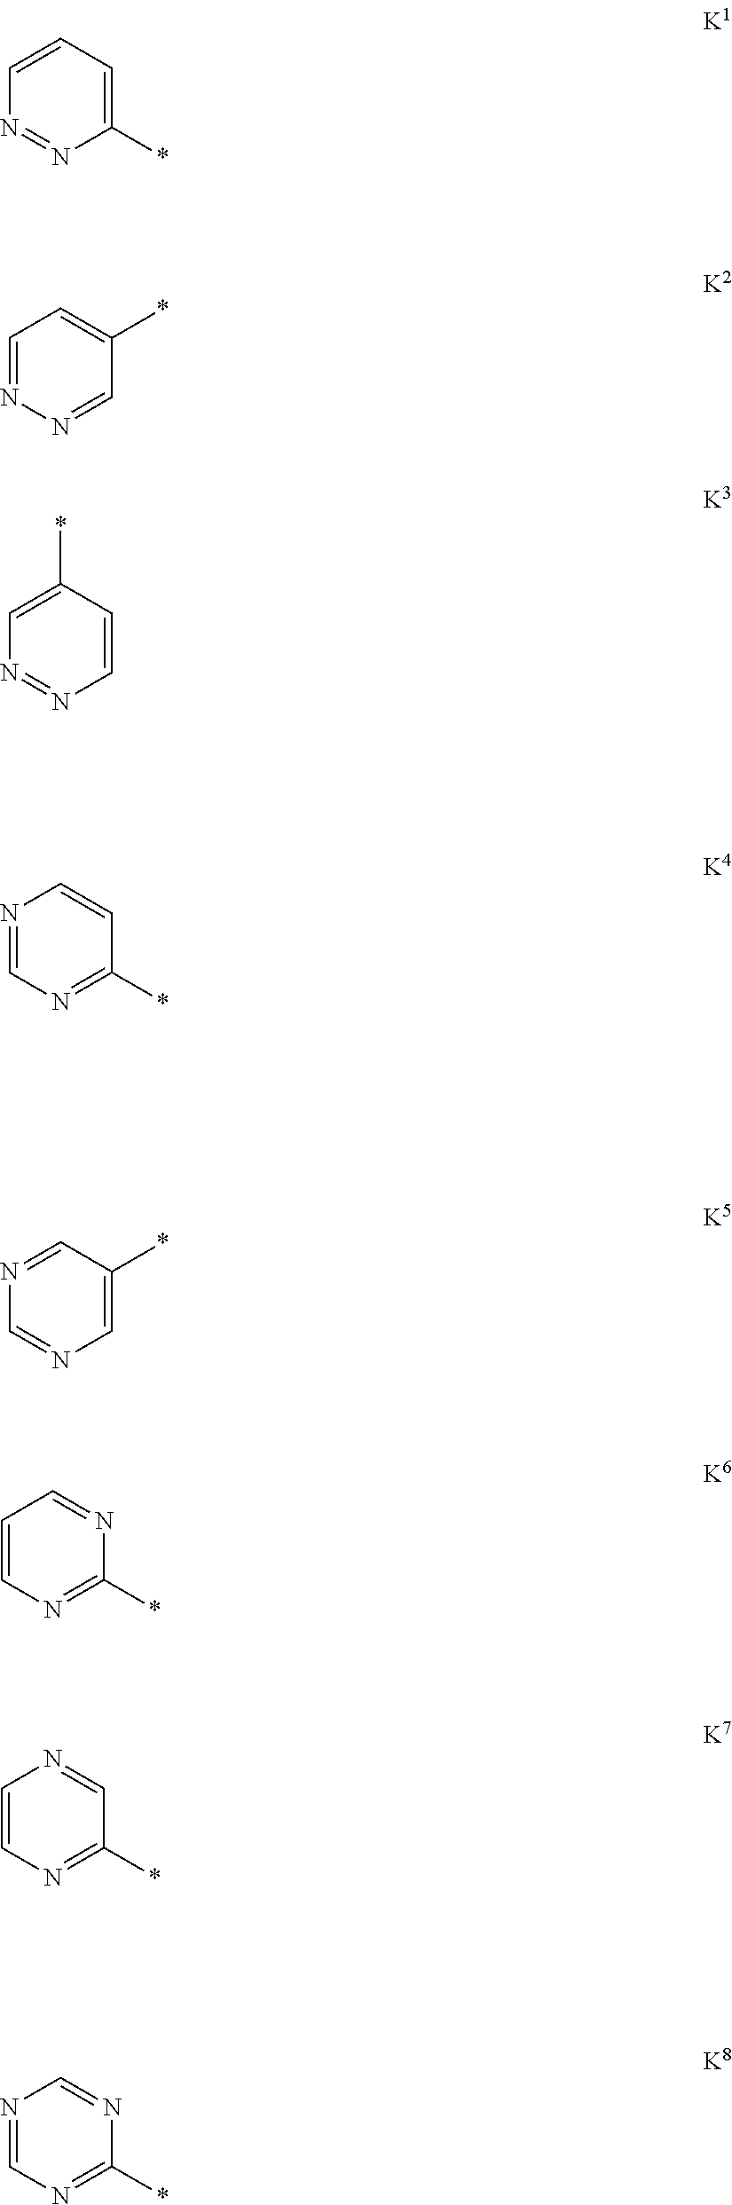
C1(*)=CC=CN=N1.C1=NN=CC=C1*.C1=CC(*)=CN=N1.C1(*)=NC=NC=C1.C1=C(*)C=NC=N1.C1(*)=NC=CC=N1.C1(*)=NC=CN=C1.C1(*)=NC=NC=N1
